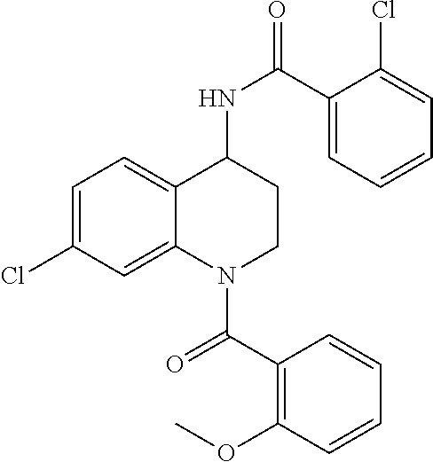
C1=C(Cl)C=C2C(=C1)C(NC(C1=CC=CC=C1Cl)=O)CCN2C(=O)C1=C(OC)C=CC=C1
